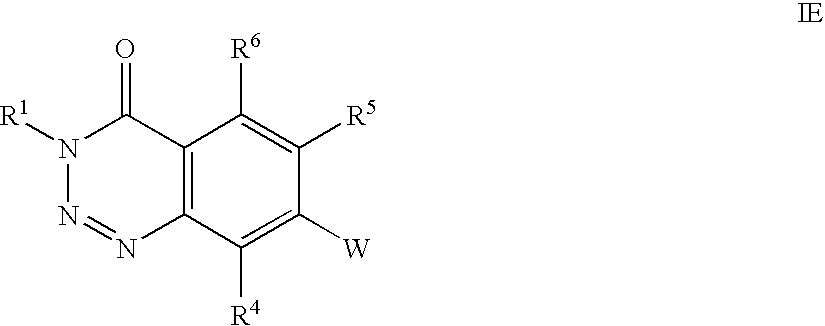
C12=C(C([R4])=C([W])C([R5])=C1[R6])N=NN([R1])C2=O
